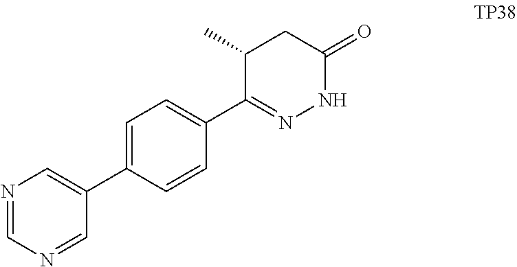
C1=C(C2=CN=CN=C2)C=CC(C2=NNC(=O)CC2C)=C1
